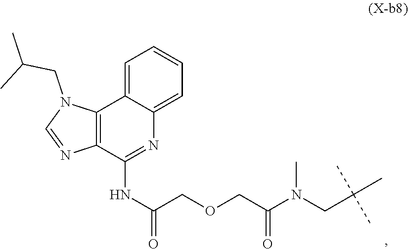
C12=C(C(NC(COCC(N(CC(C)(C)C)C)=O)=O)=NC3=CC=CC=C13)N=CN2CC(C)C
